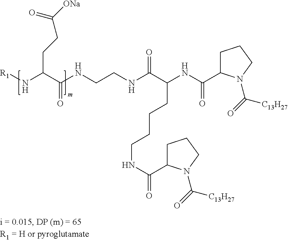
[R1]NC(C(NCCNC(C(NC(C1CCCN1C(=O)[C13H27])=O)CCCCNC(=O)C1CCCN1C(=O)[C13H27])=O)=O)CCC([ONa])=O
